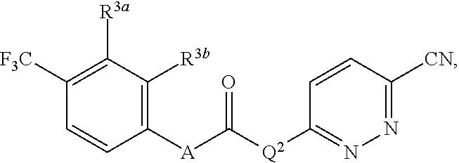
[Q2](C([A]C1=C([R3b])C([R3a])=C([F3C])C=C1)=O)C1=NN=C([CN])C=C1
